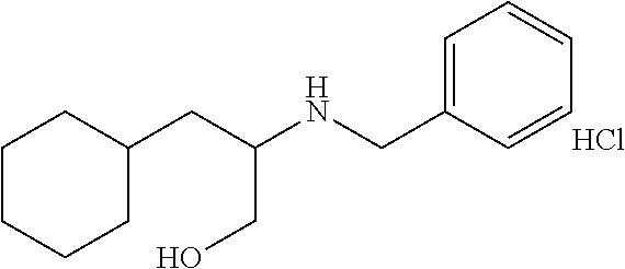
C(NCC1=CC=CC=C1)(CC1CCCCC1)CO.Cl
